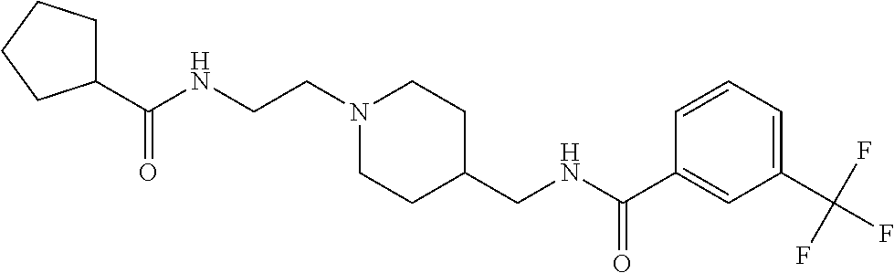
C1(C(NCCN2CCC(CNC(C3=CC(C(F)(F)F)=CC=C3)=O)CC2)=O)CCCC1
